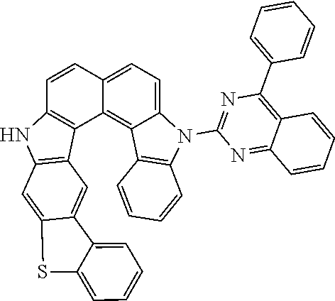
C1=C2C=CC3=C(C2=C2C(=C1)N(C1=NC(C4=CC=CC=C4)=C4C(=N1)C=CC=C4)C1=C2C=CC=C1)C1=C(C=C2SC4=CC=CC=C4C2=C1)N3
